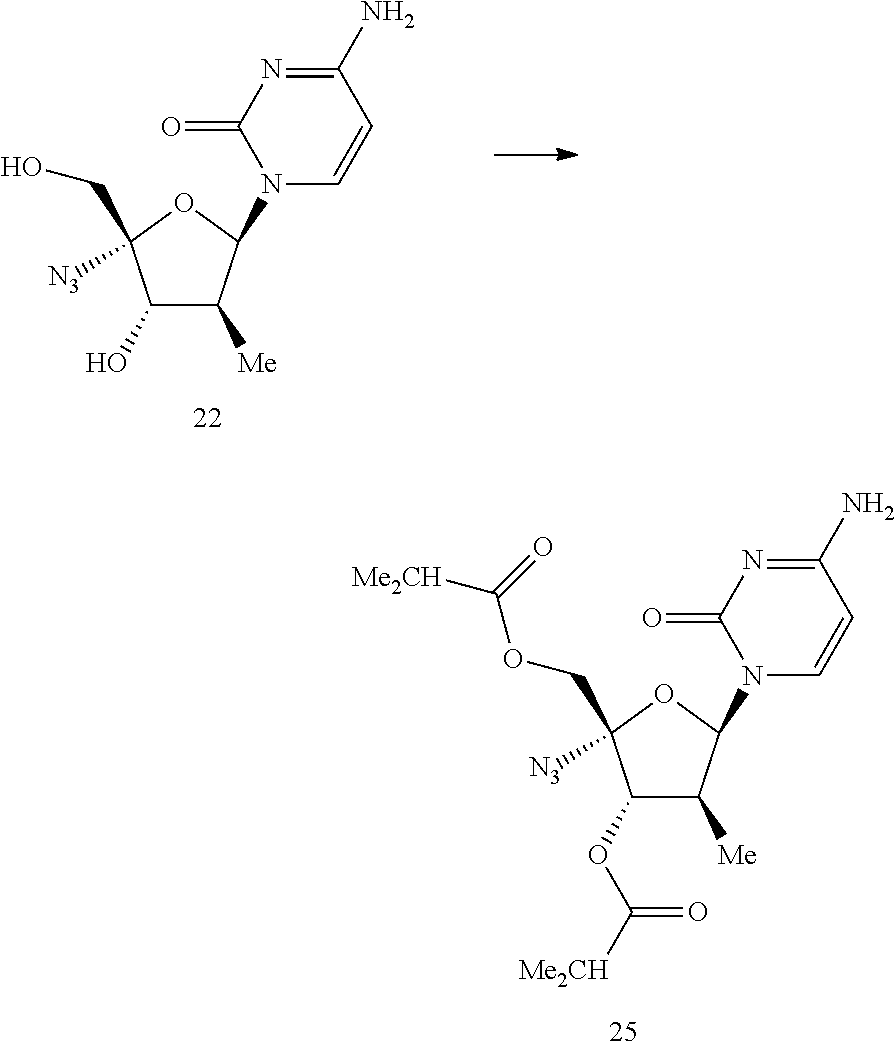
C1(O)C([Me])C(N2C=CC(N)=NC2=O)OC1(CO)[N3].C1(OC([Me2CH])=O)C([Me])C(N2C=CC(N)=NC2=O)OC1(COC([Me2CH])=O)[N3]
